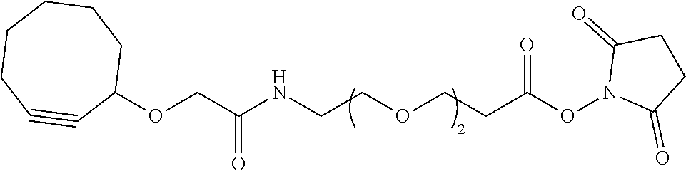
C1(OCC(NCCOCCC(ON2C(=O)CCC2=O)=O)=O)CCCCCC#C1
